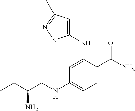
C1(NCC(CC)N)=CC=C(C(N)=O)C(NC2=CC(C)=NS2)=C1
